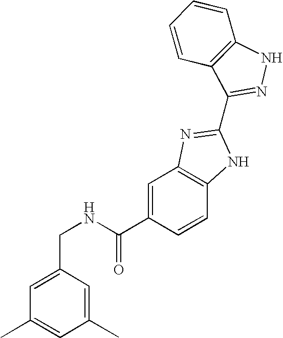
C(NC(C1=CC2=C(C=C1)NC(C1=NNC3=C1C=CC=C3)=N2)=O)C1=CC(C)=CC(C)=C1
